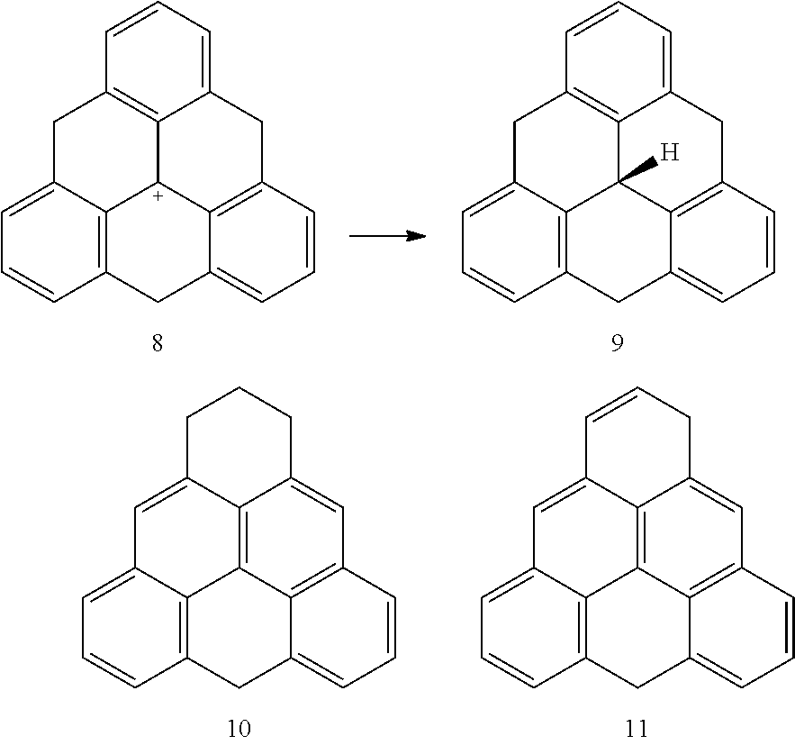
C1=CC=C2C3=C1CC1=CC=CC4=C1[C+]3C1=C(C2)C=CC=C1C4.C1=CC=C2C3=C1CC1=CC=CC4=C1C3([H])C1=C(C2)C=CC=C1C4.C1C2=CC3=CC=CC4=C3C3=C2C(=CC2=C3C(=CC=C2)C4)CC1.C1=CCC2=CC3=C4C5=C2C1=CC1=CC=CC(=C15)CC4=CC=C3
